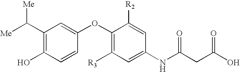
[Me]C(C1=C(O)C=CC(OC2=C([R3])C=C(NC(CC(O)=O)=O)C=C2[R2])=C1)[Me]
